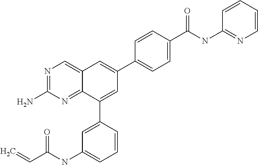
C(NC1=CC=CC(C2=CC(C3=CC=C(C(NC4=NC=CC=C4)=O)C=C3)=CC3=CN=C(N)N=C23)=C1)(C=C)=O
